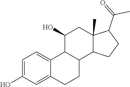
C1=C(O)C=C2C(=C1)C1C(CC2)C2C(C)(CC1O)C(C(=O)C)CC2
